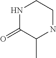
N1C(=O)C(C)NCC1
